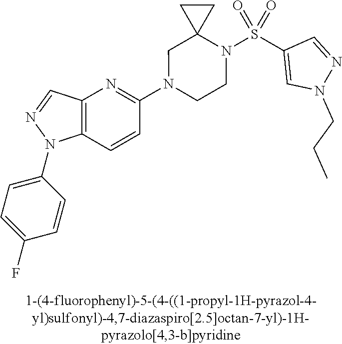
N1(C2=NC3=C(C=C2)N(C2=CC=C(F)C=C2)N=C3)CCN(S(C2=CN(CCC)N=C2)(=O)=O)C2(C1)CC2
